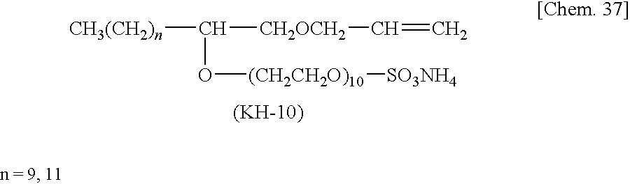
[CH3(CH2)n]C([CH2OCH2]C=C)O[(CH2CH2O)10][SO3NH4].[(KH-10)]
